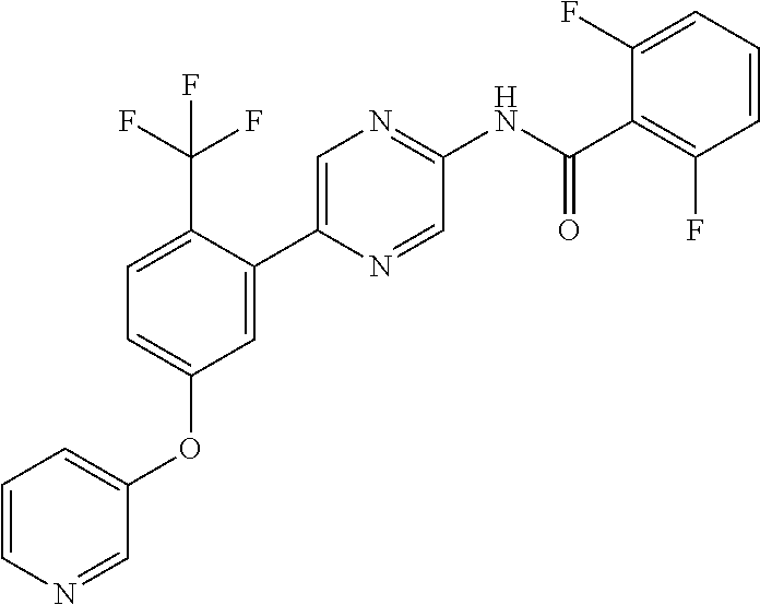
C1=C(C(F)(F)F)C(C2=CN=C(NC(C3=C(F)C=CC=C3F)=O)C=N2)=CC(OC2=CC=CN=C2)=C1
